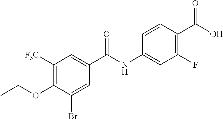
C1([F3C])=C(OCC)C(Br)=CC(C(NC2=CC(F)=C(C(O)=O)C=C2)=O)=C1
